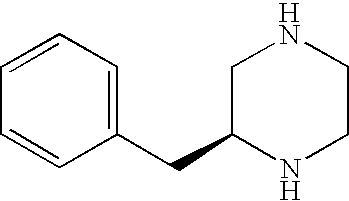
N1CC(CC2=CC=CC=C2)NCC1
